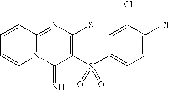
C1=CC2=NC(SC)=C(S(C3=CC=C(Cl)C(Cl)=C3)(=O)=O)C(=N)N2C=C1
